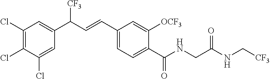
C1(Cl)=C(Cl)C(Cl)=CC(C(C=CC2=CC=C(C(NCC(NC[CF3])=O)=O)C([OCF3])=C2)[CF3])=C1
